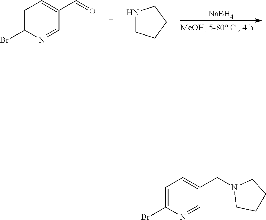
[NaBH4].C1=C(Br)N=CC(C=O)=C1.N1CCCC1.C1=C(Br)N=CC(CN2CCCC2)=C1
